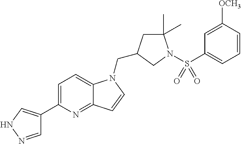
C1=NNC=C1C1=CC=C2C(=N1)C=CN2CC1CC(C)(C)N(S(C2=CC=CC([OCH3])=C2)(=O)=O)C1
